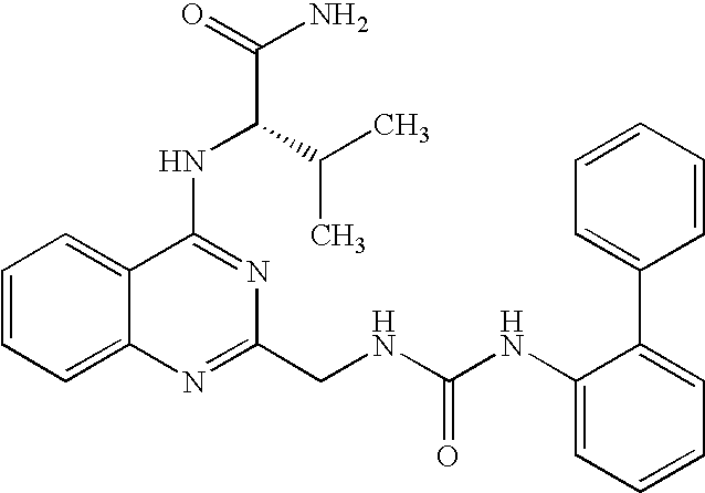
C1=CC=C2C(=C1)C(NC(C(N)=O)C(C)C)=NC(CNC(NC1=CC=CC=C1C1=CC=CC=C1)=O)=N2
